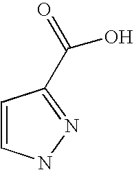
C1=CNN=C1C(=O)O
